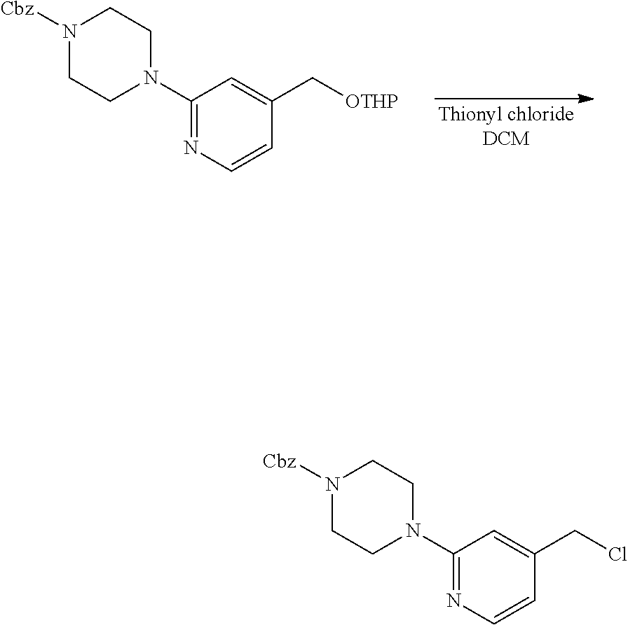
C1(N2CCN([Cbz])CC2)=NC=CC(C[OTHP])=C1.C1(N2CCN([Cbz])CC2)=NC=CC(CCl)=C1
